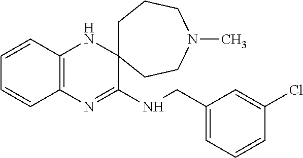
C12=C(N=C(NCC3=CC=CC(Cl)=C3)C3(N1)CCCN(C)CC3)C=CC=C2
